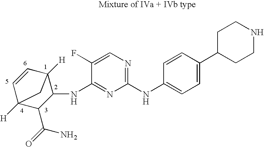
C1(NC2=CC=C(C3CCNCC3)C=C2)=NC=C(F)C(NC2C3([H])C=CC([H])(C2C(=O)N)C3)=N1
